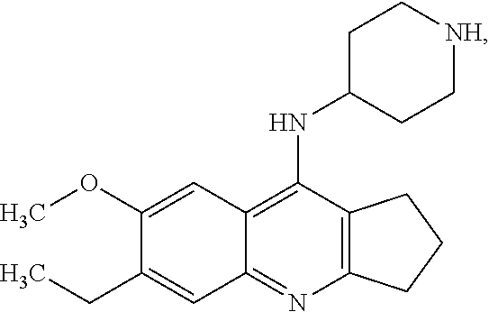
C12=C(N=C3C(=C1NC1CC[NH]CC1)C=C(OC)C(CC)=C3)CCC2
